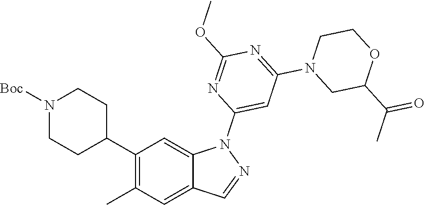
N1([Boc])CCC(C2=C(C)C=C3C(=C2)N(C2=CC(N4CC(C(C)=O)OCC4)=NC(OC)=N2)N=C3)CC1
